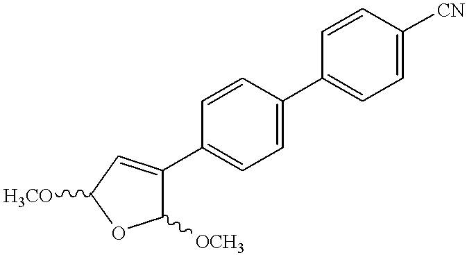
C1(C2=CC=C(C3=CC=C([CN])C=C3)C=C2)=CC([H3CO])OC1[OCH3]
